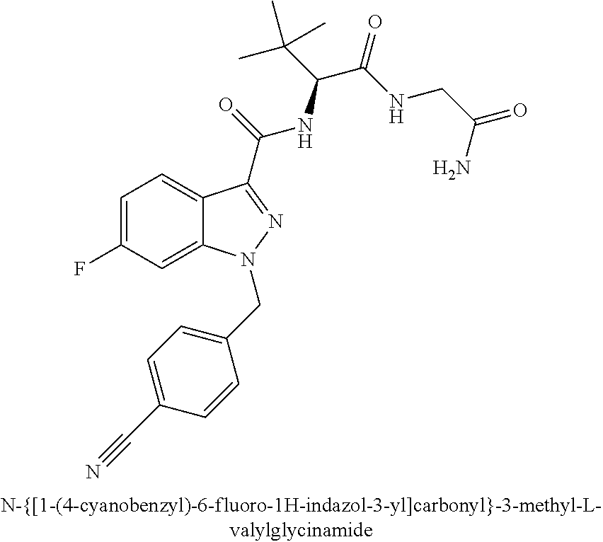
C1=C(F)C=C2C(=C1)C(C(=O)NC(C(C)(C)C)C(=O)NCC(=O)N)=NN2CC1=CC=C(C#N)C=C1
